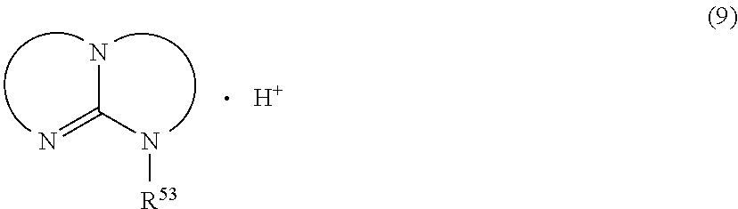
[H].C(N[R53])(=N)N
